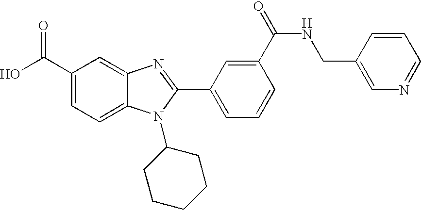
OC(C1=CC=C2C(=C1)N=C(C1=CC=CC(C(=O)NCC3=CN=CC=C3)=C1)N2C1CCCCC1)=O
